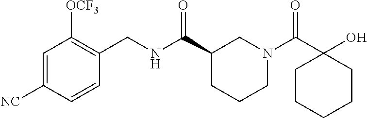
C1=C([NC])C=CC(CNC(C2CCCN(C(C3(O)CCCCC3)=O)C2)=O)=C1[OCF3]
